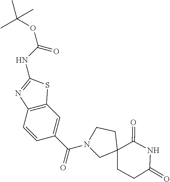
N1(C(=O)C2=CC3=C(C=C2)N=C(NC(OC(C)(C)C)=O)S3)CC2(CCC(=O)NC2=O)CC1
